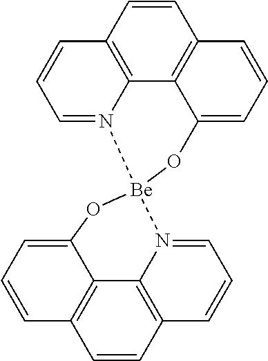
C12=C3C=CC4=C1C(=CC=C4)O[Be]1(N2=CC=C3)N2=CC=CC3=C2C2=C(C=C3)C=CC=C2O1
